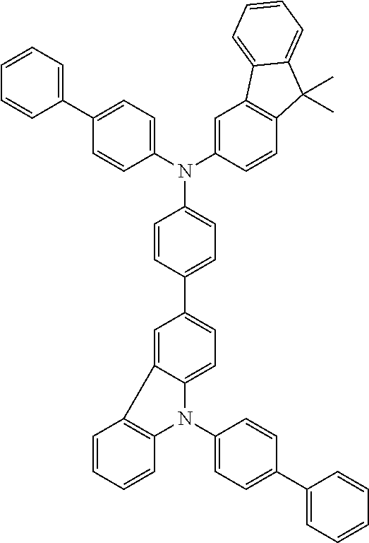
N(C1=CC=C(C2=CC=C3C(=C2)C2=C(N3C3=CC=C(C4=CC=CC=C4)C=C3)C=CC=C2)C=C1)(C1=CC=C(C2=CC=CC=C2)C=C1)C1=CC2=C(C=C1)C(C)(C)C1=CC=CC=C21
